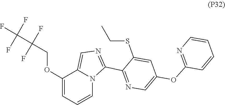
C1(OC2=NC=CC=C2)=CN=C(C2=NC=C3C(OCC(F)(C(F)(F)F)F)=CC=CN23)C(SCC)=C1
